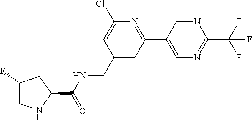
ClC1=CC(CNC(C2CC(F)CN2)=O)=CC(C2=CN=C(C(F)(F)F)N=C2)=N1
